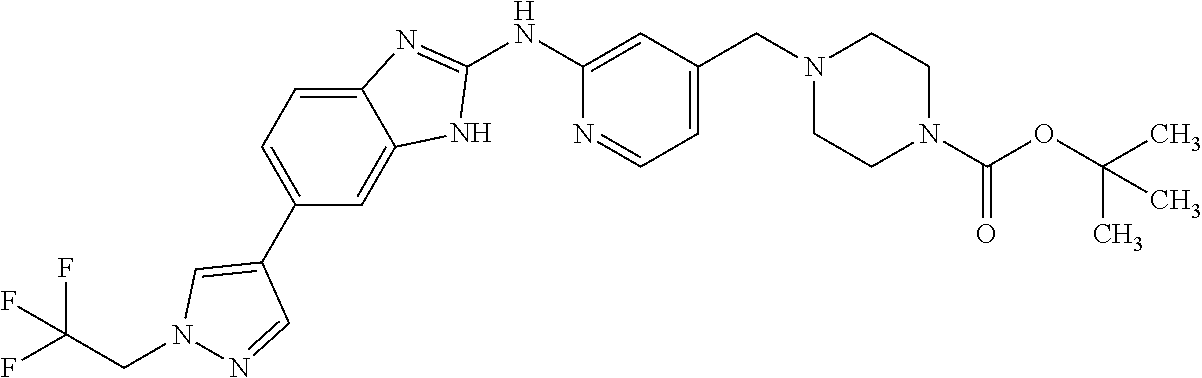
C1(NC2=CC(CN3CCN(C(OC(C)(C)C)=O)CC3)=CC=N2)=NC2=CC=C(C3=CN(CC(F)(F)F)N=C3)C=C2N1
